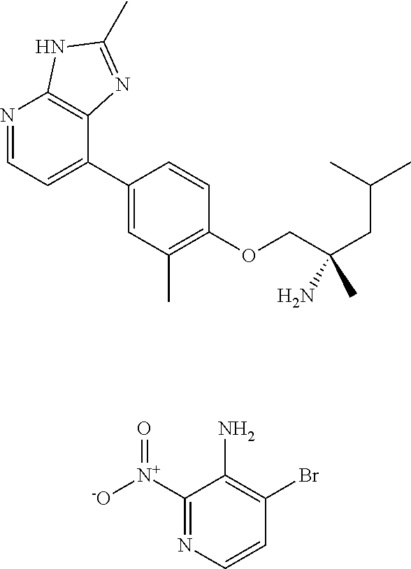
C1(C2=CC=NC3=C2N=C(C)N3)=CC(C)=C(OCC(CC(C)C)(C)N)C=C1.C1([N+]([-O])=O)=NC=CC(Br)=C1N
